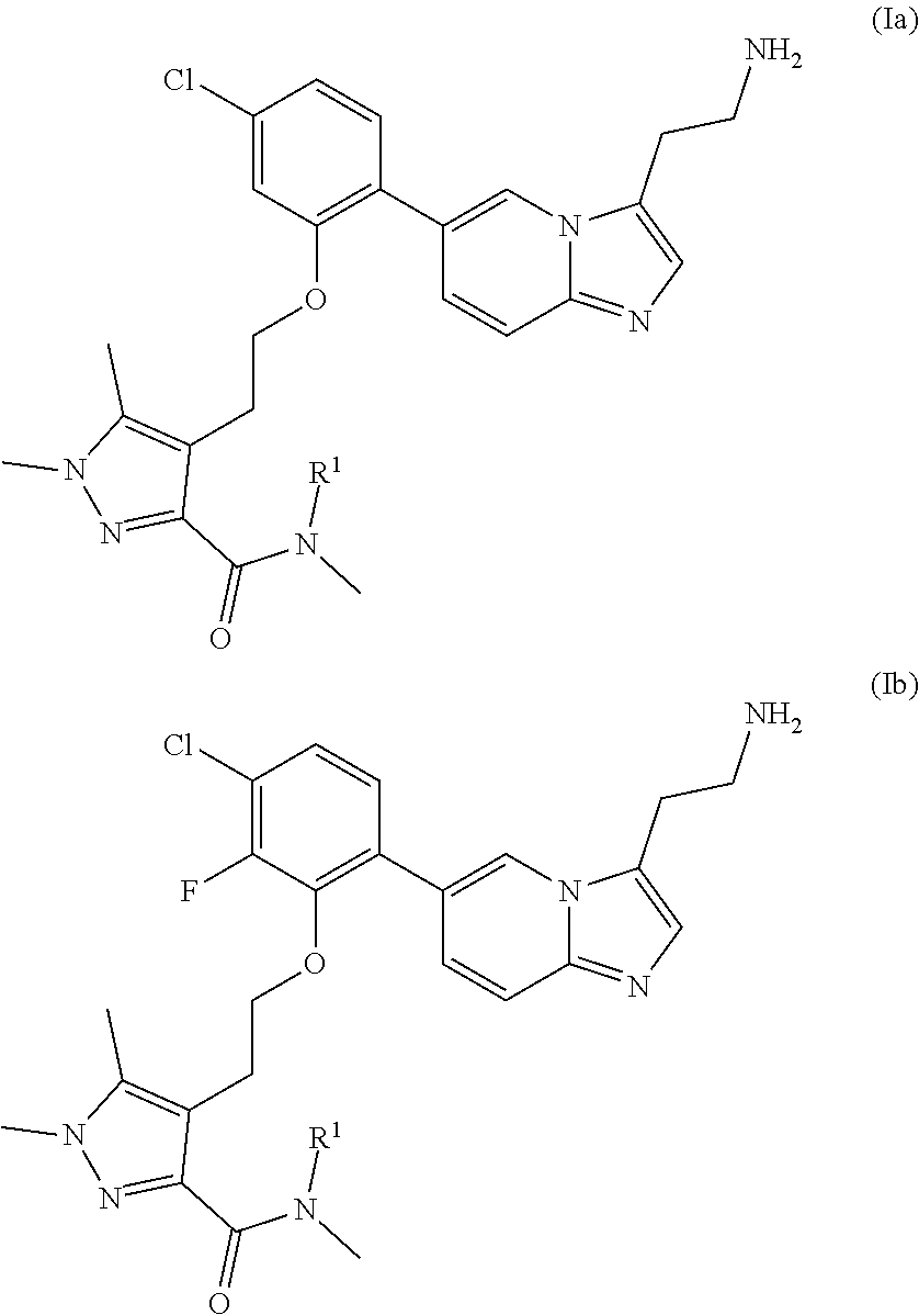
C1(Cl)=CC(OCCC2=C(C)N(C)N=C2C(=O)N([R1])C)=C(C2=CN3C(=NC=C3CCN)C=C2)C=C1.C1(Cl)=C(F)C(OCCC2=C(C)N(C)N=C2C(=O)N([R1])C)=C(C2=CN3C(=NC=C3CCN)C=C2)C=C1
